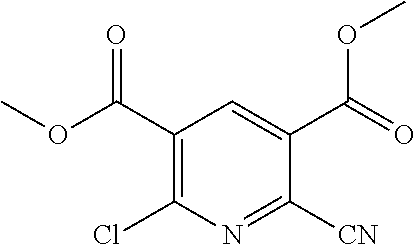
C1(C(OC)=O)=C(Cl)N=C([CN])C(C(=O)OC)=C1
